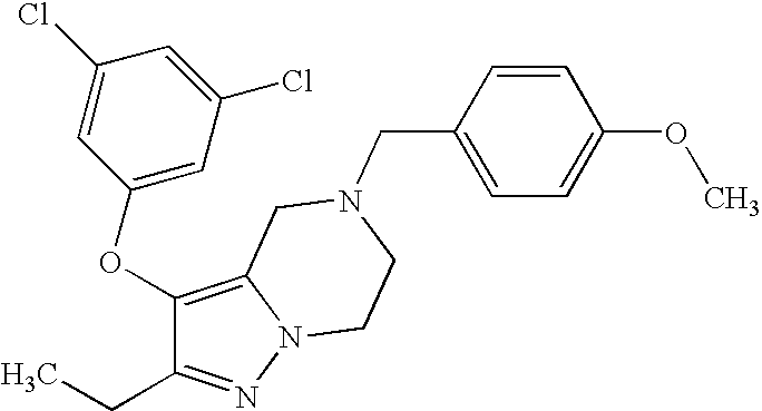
C1(OC2=CC(Cl)=CC(Cl)=C2)=C2N(N=C1CC)CCN(CC1=CC=C(OC)C=C1)C2
